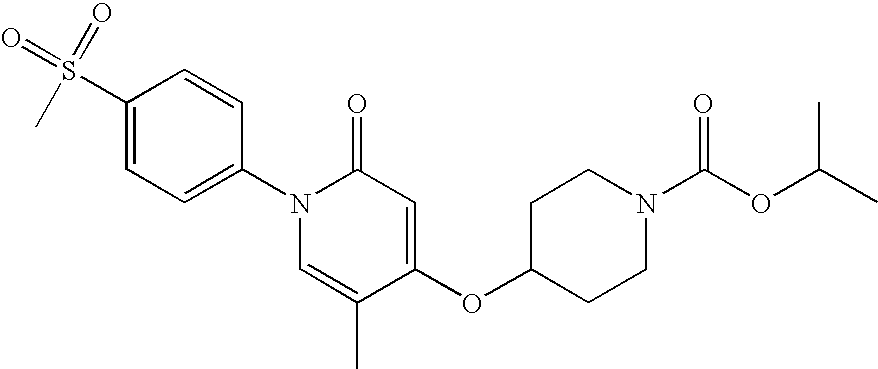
C1(S(=O)(C)=O)=CC=C(N2C=C(C)C(OC3CCN(C(OC(C)C)=O)CC3)=CC2=O)C=C1
